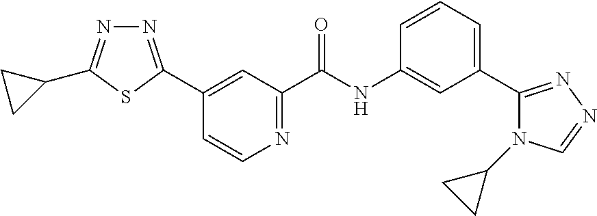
C1(C2=NN=C(C3CC3)S2)=CC(C(NC2=CC(C3=NN=CN3C3CC3)=CC=C2)=O)=NC=C1
